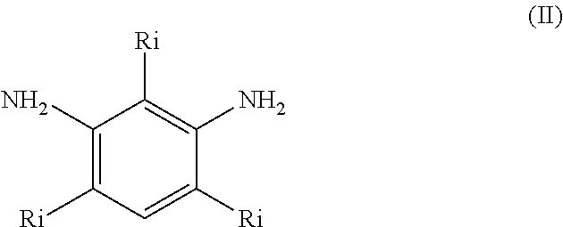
C1(N)=C([Ri])C=C([Ri])C(N)=C1[Ri]
